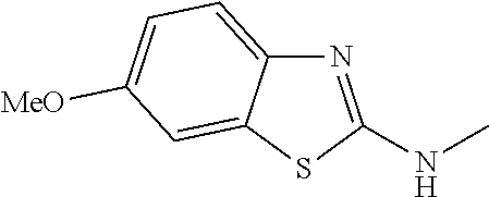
C12=CC=C([MeO])C=C1SC(NC)=N2
